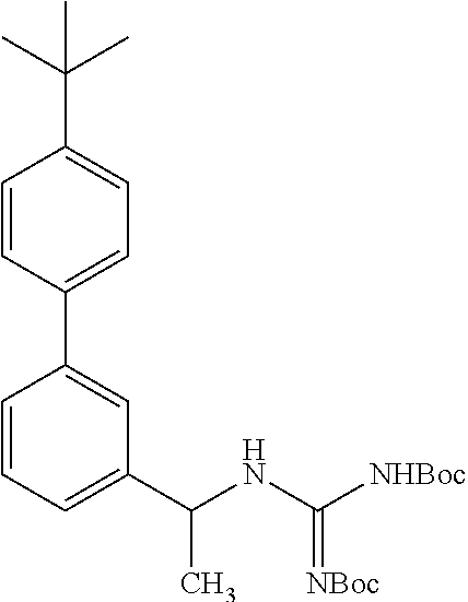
C1(C2=CC=C(C(C)(C)C)C=C2)=CC(C(NC([NHBoc])=[NBoc])C)=CC=C1
